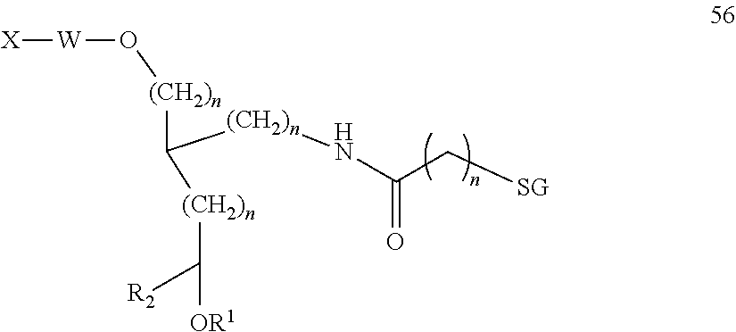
[X][W]O[(CH2)n]C([(CH2)n]NC(C[SG])=O)[(CH2)n]C([OR1])[R2]
